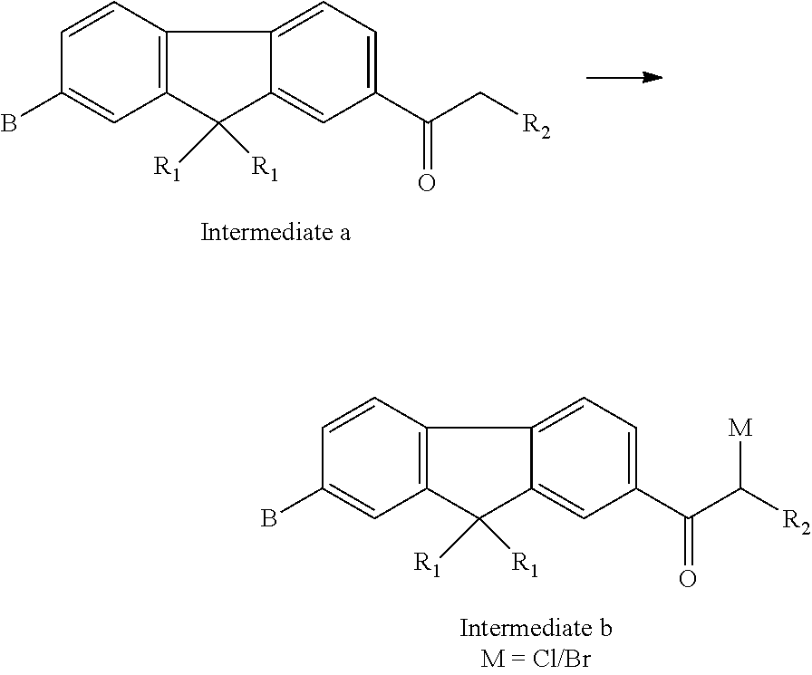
C1=CC2=C(C=C1B)C([R1])([R1])C1=CC(C(=O)C([R2])[M])=CC=C21.C1=CC2=C(C=C1B)C([R1])([R1])C1=CC(C(=O)C[R2])=CC=C21
